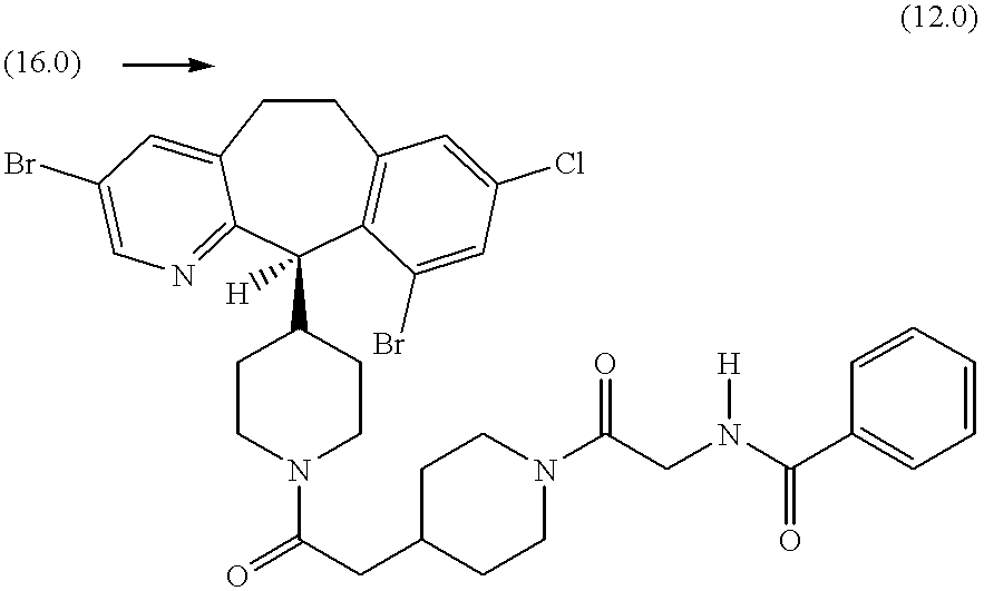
C1CC2=CC(Br)=CN=C2C(C2CCN(C(=O)CC3CCN(C(CN(C(C4=CC=CC=C4)=O)[H])=O)CC3)CC2)([H])C2=C1C=C(Cl)C=C2Br
